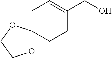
C1C=C(CO)CCC12OCCO2
